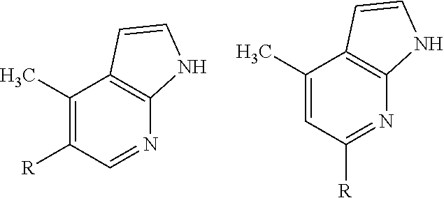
C1(C)=C([R])C=NC2=C1C=CN2.C1(C)=CC([R])=NC2=C1C=CN2
